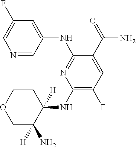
N1=CC(NC2=NC(NC3([H])CCOCC3(N)[H])=C(F)C=C2C(=O)N)=CC(F)=C1
